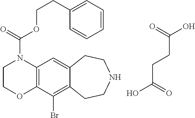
C12=C(C(Br)=C3C(=C1)CCNCC3)OCCN2C(=O)OCCC1=CC=CC=C1.C(CCC(O)=O)(=O)O
